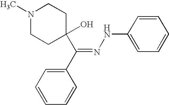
N1(C)CCC(O)(C(C2=CC=CC=C2)=NNC2=CC=CC=C2)CC1
